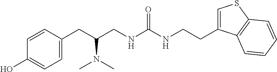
C1(CC(CNC(NCCC2=CSC3=C2C=CC=C3)=O)N(C)C)=CC=C(O)C=C1
